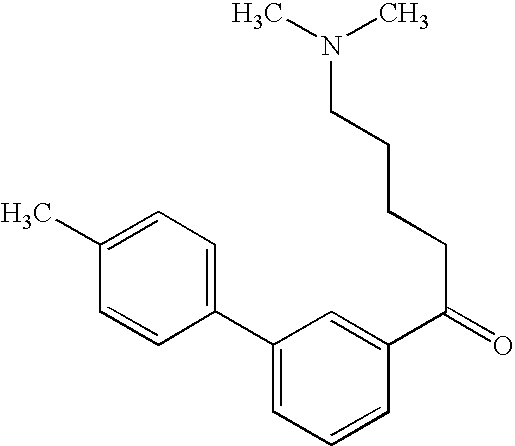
C1(C2=CC=C(C)C=C2)=CC=CC(C(=O)CCCCN(C)C)=C1
